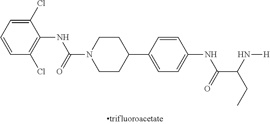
C1(Cl)=CC=CC(Cl)=C1NC(N1CCC(C2=CC=C(NC(C(N[H])CC)=O)C=C2)CC1)=O
